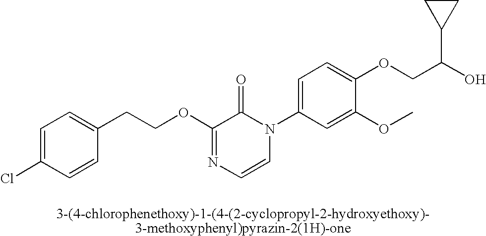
C1(CCOC2=NC=CN(C3=CC=C(OCC(O)C4CC4)C(OC)=C3)C2=O)=CC=C(Cl)C=C1
